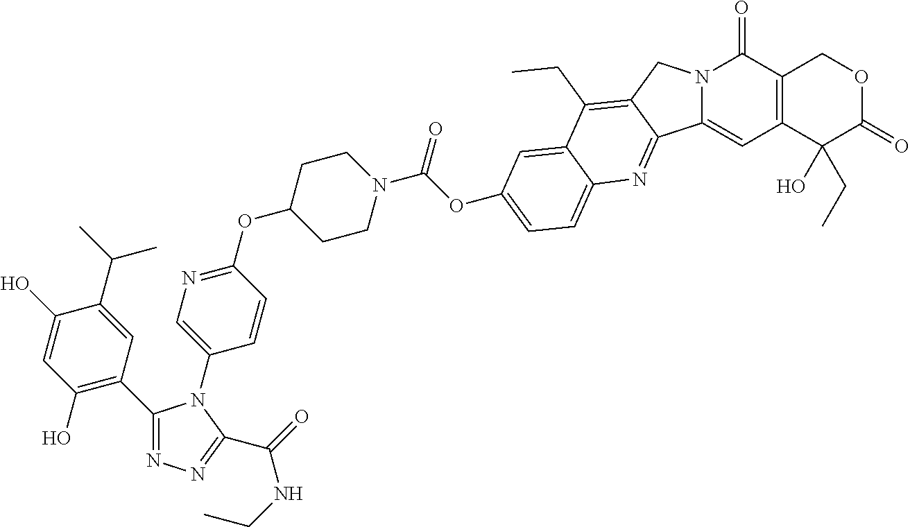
C1(C2=C(O)C=C(O)C(C(C)C)=C2)=NN=C(C(=O)NCC)N1C1=CN=C(OC2CCN(C(OC3=CC=C4C(=C3)C(CC)=C3CN5C(=CC6=C(C5=O)COC(=O)C6(O)CC)C3=N4)=O)CC2)C=C1
